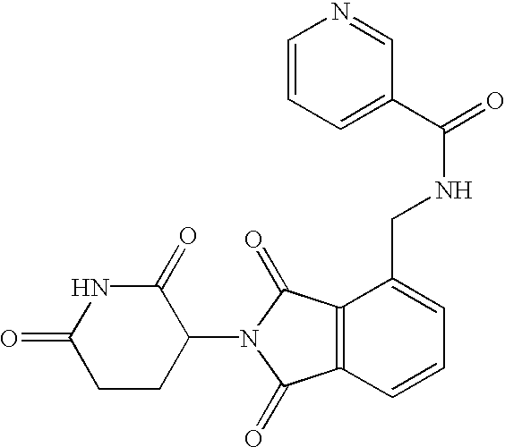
N1C(=O)CCC(N2C(=O)C3=C(C2=O)C=CC=C3CNC(C2=CC=CN=C2)=O)C1=O
